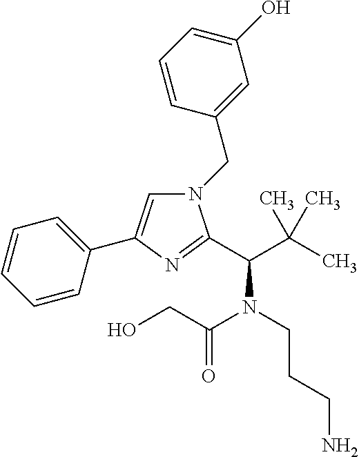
N1(CC2=CC(O)=CC=C2)C=C(C2=CC=CC=C2)N=C1C(C(C)(C)C)N(CCCN)C(CO)=O
